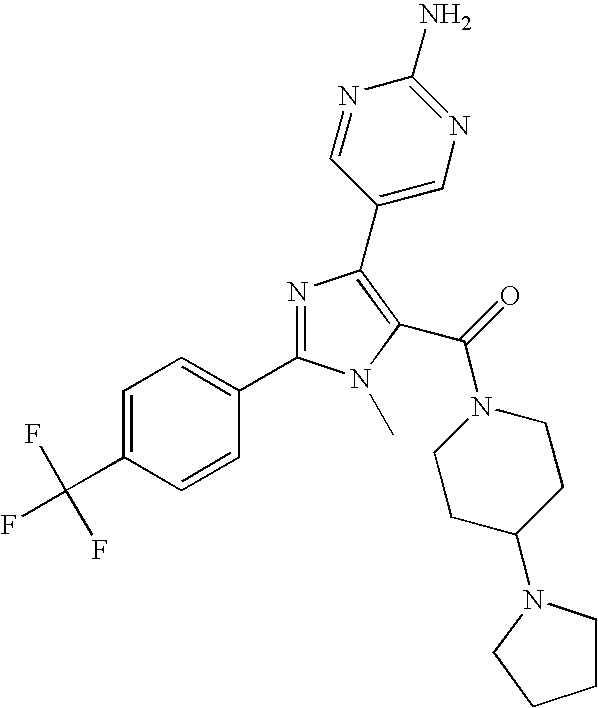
C1=C(C(F)(F)F)C=CC(C2=NC(C3=CN=C(N)N=C3)=C(C(=O)N3CCC(N4CCCC4)CC3)N2C)=C1
